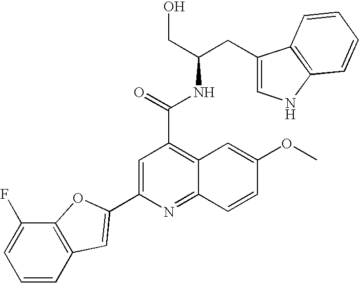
C1(CC(CO)NC(C2=C3C(=NC(C4=CC5=C(C(F)=CC=C5)O4)=C2)C=CC(OC)=C3)=O)=CNC2=C1C=CC=C2
